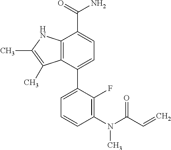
C12=C(C(C3=CC=CC(N(C(C=C)=O)C)=C3F)=CC=C1C(=O)N)C(C)=C(C)N2
